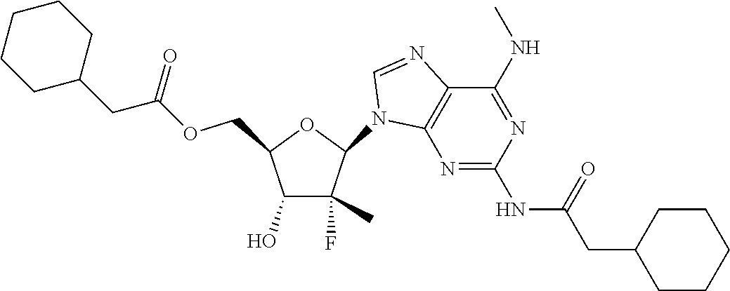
C1(F)(C)C(O)C(COC(CC2CCCCC2)=O)OC1N1C2=C(N=C1)C(NC)=NC(NC(CC1CCCCC1)=O)=N2
